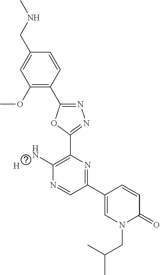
C1(OC)=C(C2=NN=C(C3=C(N)N=CC(C4=CN(CC(C)C)C(=O)C=C4)=N3)O2)C=CC(CNC)=C1.[H]
